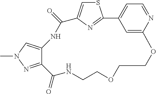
S1C=C2N=C1C1=CC=NC(=C1)OCCOCCNC(=O)C1=NN(C)C=C1NC2=O
